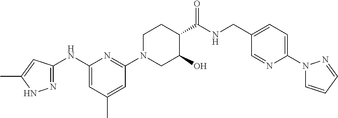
C1(NC2=NNC(C)=C2)=CC(C)=CC(N2CC(O)C(C(NCC3=CC=C(N4C=CC=N4)N=C3)=O)CC2)=N1
